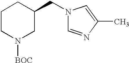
N1(CC2CCCN([BOC])C2)C=NC(C)=C1
